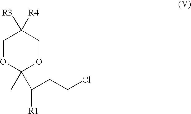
C1OC(C)(C([R1])CCCl)OCC1([R3])[R4]
